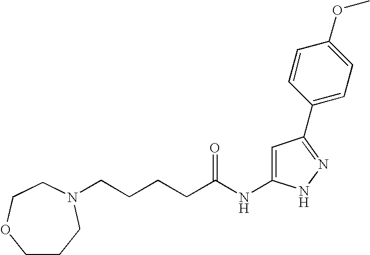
C(CCCC(NC1=CC(C2=CC=C(OC)C=C2)=NN1)=O)N1CCCOCC1
